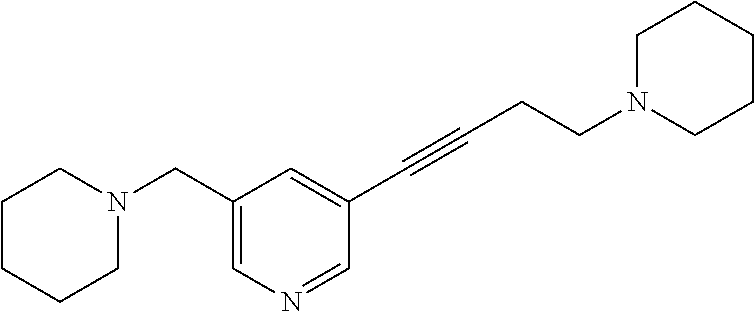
C1CCCN(CC2=CN=CC(C#CCCN3CCCCC3)=C2)C1
